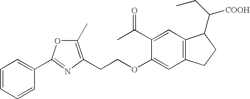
C1=CC=CC(C2=NC(CCOC3=CC4=C(C=C3C(C)=O)C(C(CC)[COOH])CC4)=C(C)O2)=C1
